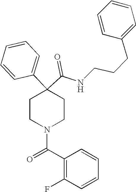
N(C(C1(C2=CC=CC=C2)CCN(C(=O)C2=C(F)C=CC=C2)CC1)=O)CCCC1=CC=CC=C1
